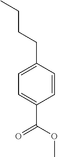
C1(CCCC)=CC=C(C(=O)OC)C=C1
